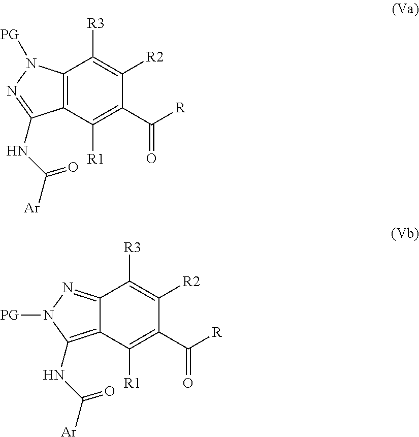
C12=C(C(NC([Ar])=O)=NN1[PG])C([R1])=C(C([R])=O)C([R2])=C2[R3].C12=NN([PG])C(NC([Ar])=O)=C1C([R1])=C(C([R])=O)C([R2])=C2[R3]
